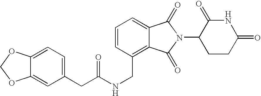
N(CC1=C2C(=CC=C1)C(=O)N(C1CCC(=O)NC1=O)C2=O)C(=O)CC1=CC=C2C(=C1)OCO2
